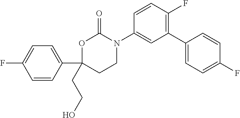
C1=CC(C2(CCO)CCN(C3=CC(C4=CC=C(F)C=C4)=C(F)C=C3)C(=O)O2)=CC=C1F
